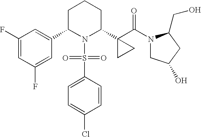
C1C(C2=CC(F)=CC(F)=C2)N(S(=O)(=O)C2=CC=C(Cl)C=C2)C(C2(C(=O)N3CC(O)CC3CO)CC2)CC1
